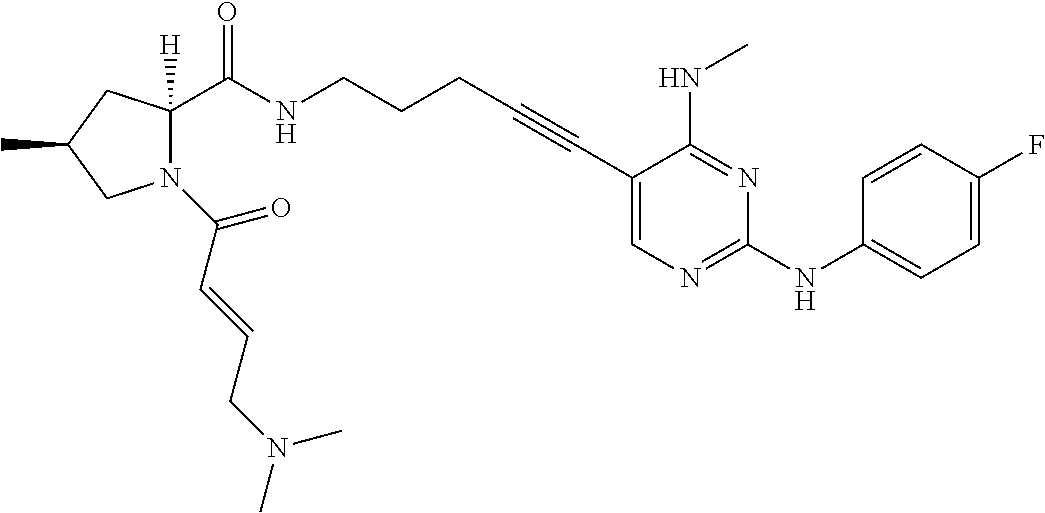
N1(C(C=CCN(C)C)=O)C(C(NCCCC#CC2=CN=C(NC3=CC=C(F)C=C3)N=C2NC)=O)([H])CC(C)C1
